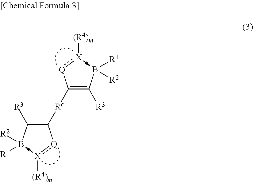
C1([Rc]C2=C([R3])B([R2])([R1])-[X]([(R4)m]):[Q]2)=C([R3])B([R2])([R1])-[X]([(R4)m]):[Q]1
